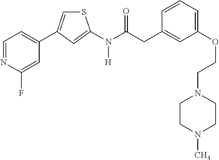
C1=NC(F)=CC(C2=CSC(N(C(CC3=CC(OCCN4CCN(C)CC4)=CC=C3)=O)[H])=C2)=C1
